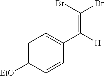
C1=C([EtO])C=CC(C([H])=C(Br)Br)=C1
